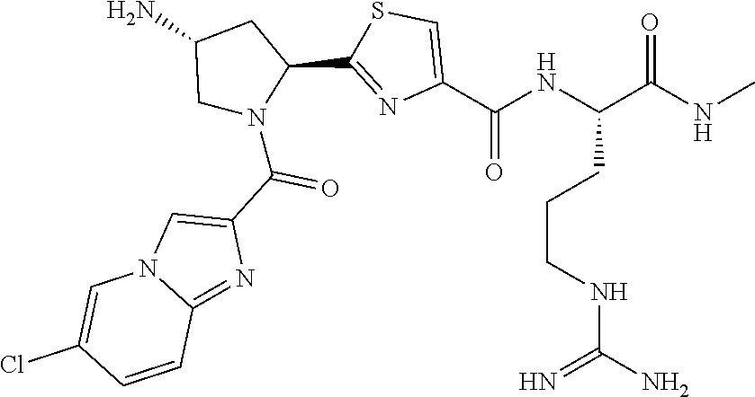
C1(C2=NC(C(NC(C(NC)=O)CCCNC(N)=N)=O)=CS2)CC(N)CN1C(C1=CN2C(=N1)C=CC(Cl)=C2)=O
